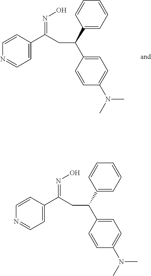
C1=C(C(=NO)CC(C2=CC=CC=C2)C2=CC=C(N(C)C)C=C2)C=CN=C1.C1=C(C(=NO)CC(C2=CC=CC=C2)C2=CC=C(N(C)C)C=C2)C=CN=C1
